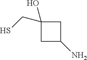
C1C(N)CC1(O)CS
